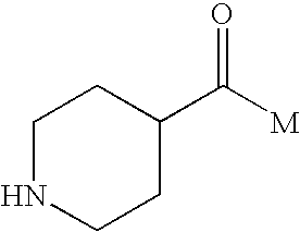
C1NCCC(C([M])=O)C1
